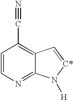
C1=CN=C2C(=C1C#N)C=[C*]N2[H]
